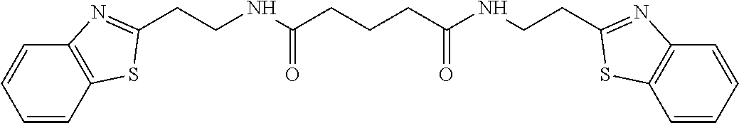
C1=CC=CC2=C1SC(CCNC(CCCC(NCCC1=NC3=C(C=CC=C3)S1)=O)=O)=N2
